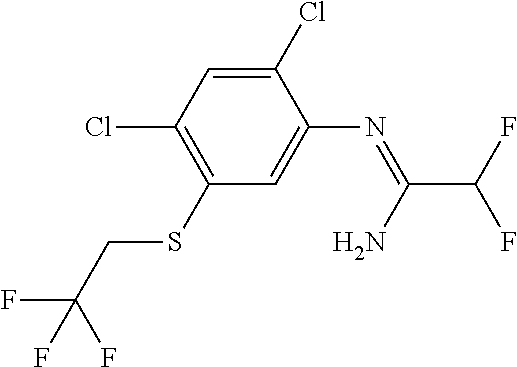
C1(Cl)=CC(Cl)=C(SCC(F)(F)F)C=C1N=C(C(F)F)N
